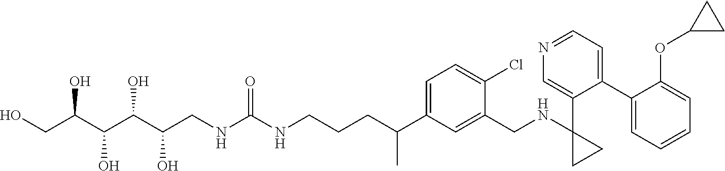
C1(C2=CC=NC=C2C2(NCC3=CC(C(CCCNC(=O)NCC(O)C(C(C(CO)O)O)O)C)=CC=C3Cl)CC2)=CC=CC=C1OC1CC1
